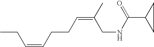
CCC=CCCC=C(CNC(C1CC1)=O)C
